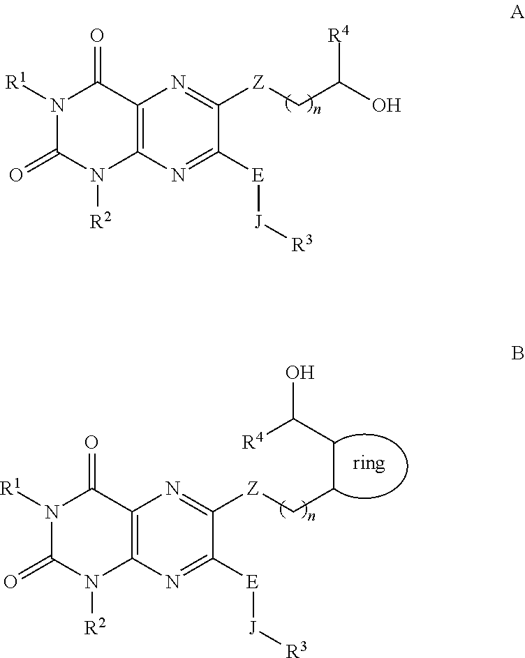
C12=C(N=C([E][J][R3])C([Z]CCCC(O)[R4])=N1)N([R2])C(=O)N([R1])C2=O.C12=C(N=C([E][J][R3])C([Z]CC([R4])O)=N1)N([R2])C(=O)N([R1])C2=O
